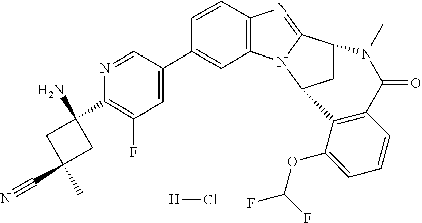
N1=CC(C2=CC3=C(C=C2)N=C2N3C3CC2N(C)C(=O)C2=C3C(OC(F)F)=CC=C2)=CC(F)=C1C1(N)CC(C)(C#N)C1.[H]Cl
